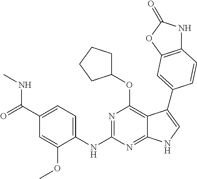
C12=C(OC(=O)N1)C=C(C1=CNC3=NC(NC4=CC=C(C(=O)NC)C=C4OC)=NC(OC4CCCC4)=C31)C=C2
